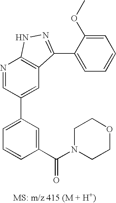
N1=CC(C2=CC=CC(C(N3CCOCC3)=O)=C2)=CC2=C1NN=C2C1=CC=CC=C1OC
